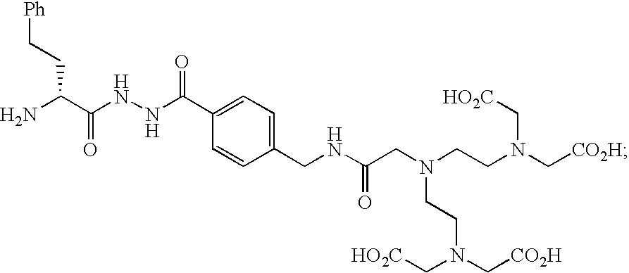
C1(CNC(CN(CCN(C[CO2H])C[HO2C])CCN(C[HO2C])C[CO2H])=O)=CC=C(C(NNC(C(N)CC[Ph])=O)=O)C=C1
